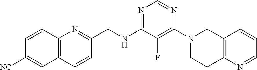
N1=C(NCC2=NC3=C(C=C2)C=C([NC])C=C3)C(F)=C(N2CCC3=C(C2)C=CC=N3)N=C1
